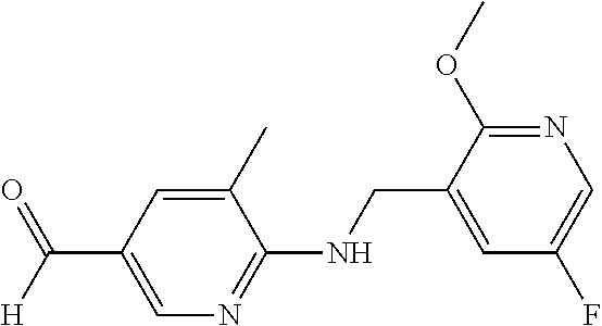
C(C1=CN=C(NCC2=CC(F)=CN=C2OC)C(C)=C1)([H])=O
